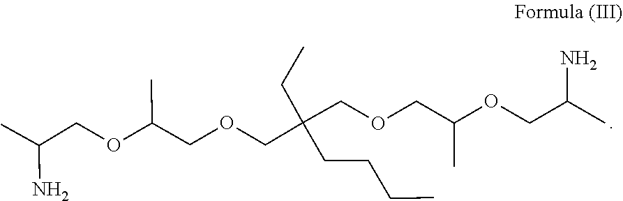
C(C(C)OCC(N)C)OCC(CCCC)(COCC(OCC(C)N)C)CC
